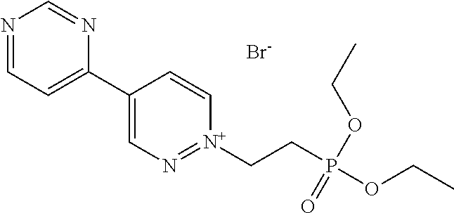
N1=CC=C(C2=CN=[N+](CCP(OCC)(OCC)=O)C=C2)N=C1.[Br-]
